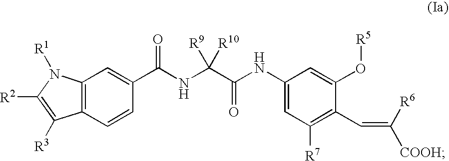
C12=C(C=CC(C(NC(C(NC3=CC([R7])=C(C=C([COOH])[R6])C(O[R5])=C3)=O)([R9])[R10])=O)=C1)C([R3])=C([R2])N2[R1]
